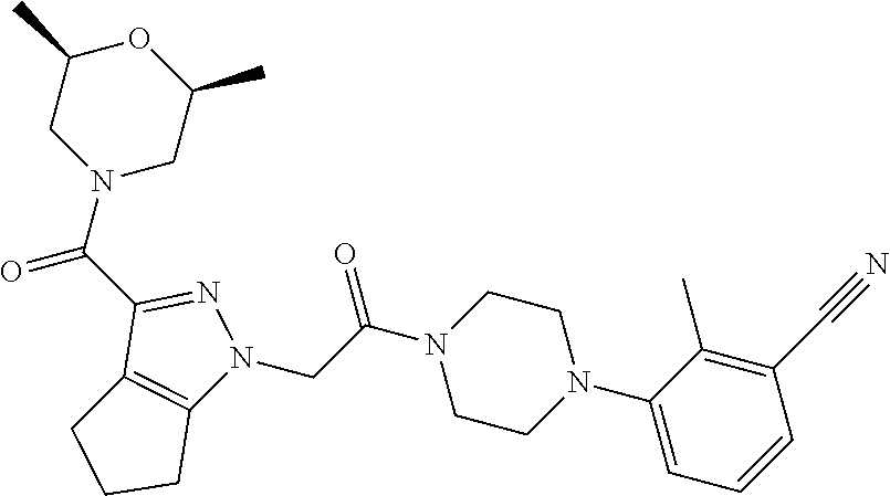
C1(C(N2CC(C)OC(C)C2)=O)=NN(CC(N2CCN(C3=CC=CC(C#N)=C3C)CC2)=O)C2=C1CCC2
